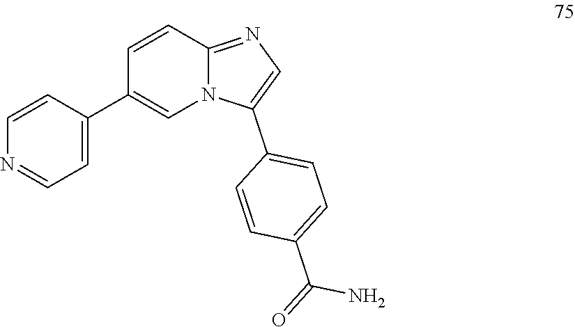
C1=CC(C2=CN3C(=NC=C3C3=CC=C(C(N)=O)C=C3)C=C2)=CC=N1
